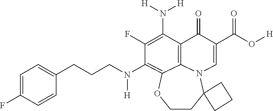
C1(CCCN(C2=C3C4=C(C(N([H])[H])=C2F)C(=O)C(C(O[H])=O)=CN4C2(CCO3)CCC2)[H])=CC=C(F)C=C1
